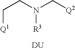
C(N(C[Q2])[R3])C[Q1].[DU]
